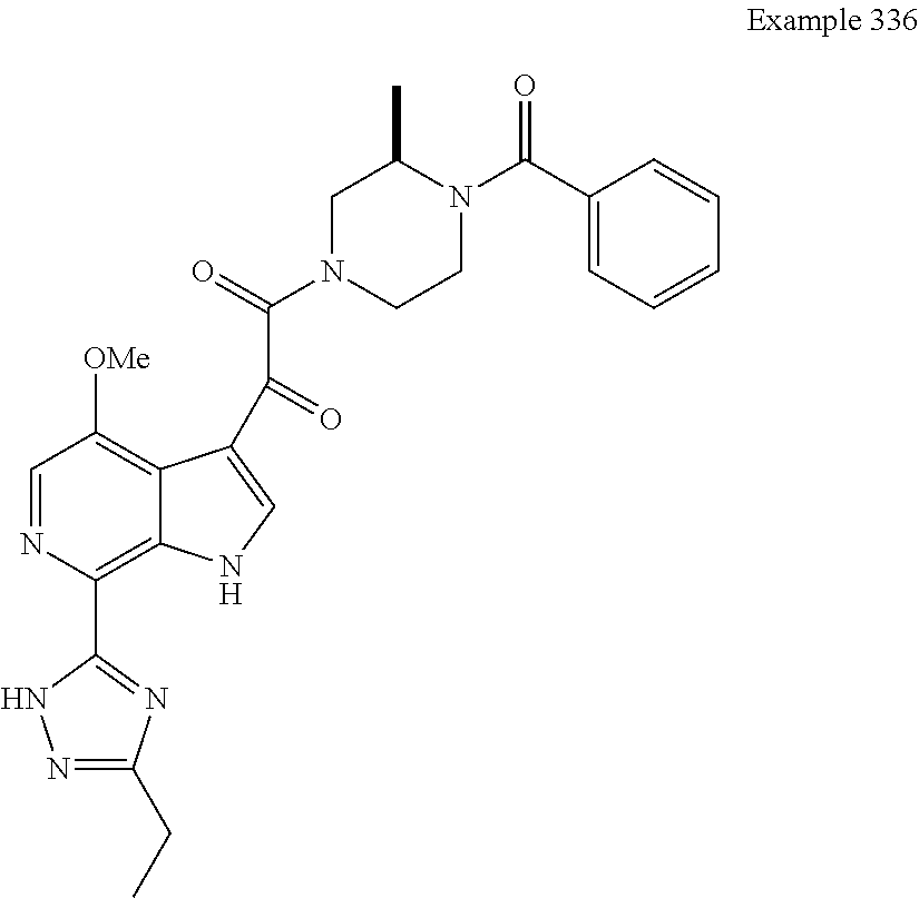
C1=NC(C2=NC(CC)=NN2)=C2C(=C1[OMe])C(C(C(N1CCN(C(C3=CC=CC=C3)=O)C(C)C1)=O)=O)=CN2
